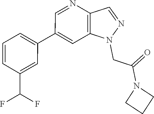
C1(C2=CC3=C(N=C2)C=NN3CC(N2CCC2)=O)=CC=CC(C(F)F)=C1
